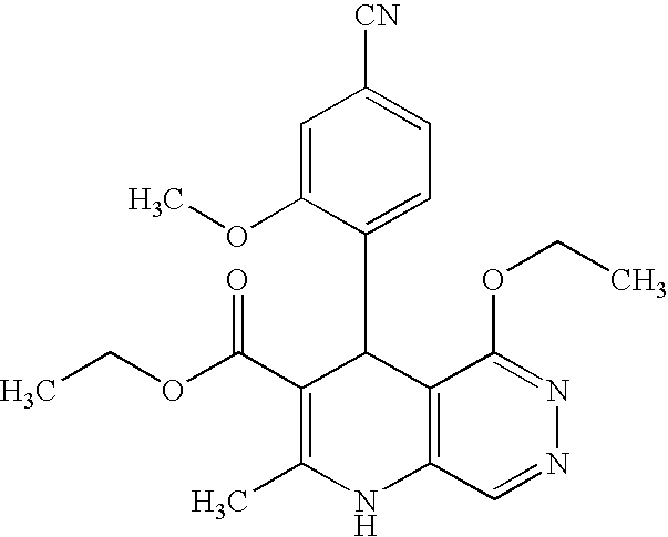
C1(C(OCC)=O)=C(C)NC2=C(C1C1=CC=C([CN])C=C1OC)C(OCC)=NN=C2
